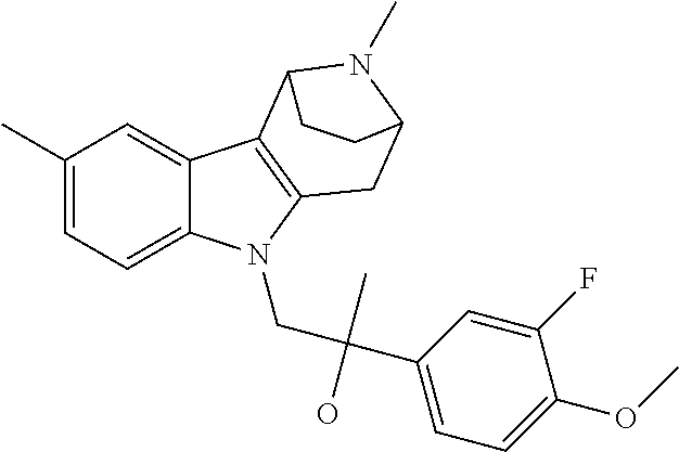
C1(C)=CC=C2C(=C1)C1=C(N2CC(C2=CC=C(OC)C(F)=C2)(C)O)CC2N(C)C1CC2
